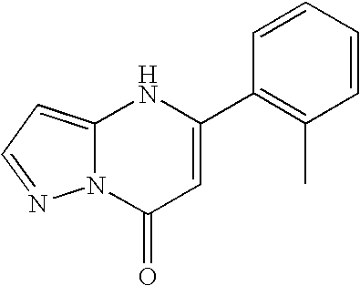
C12=CC=NN1C(=O)C=C(C1=C(C)C=CC=C1)N2
